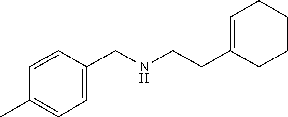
C1(CNCCC2=CCCCC2)=CC=C(C)C=C1
